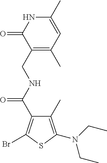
C1(C(NCC2=C(C)C=C(C)NC2=O)=O)=C(Br)SC(N(CC)CC)=C1C
